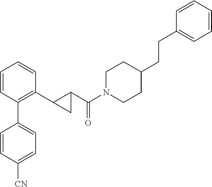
C1=CC(C2=CC=C([CN])C=C2)=C(C2C(C(N3CCC(CCC4=CC=CC=C4)CC3)=O)C2)C=C1
